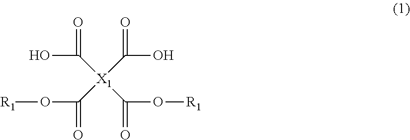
C([X1](C(=O)O[R1])(C(=O)O[R1])C(=O)O)(O)=O
